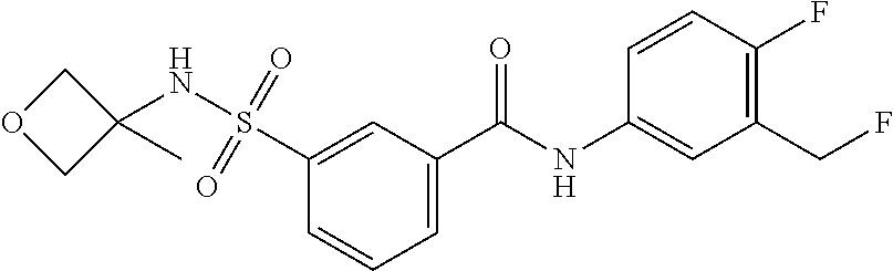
C1=C(C(NC2=CC(CF)=C(F)C=C2)=O)C=C(S(=O)(=O)NC2(C)COC2)C=C1
